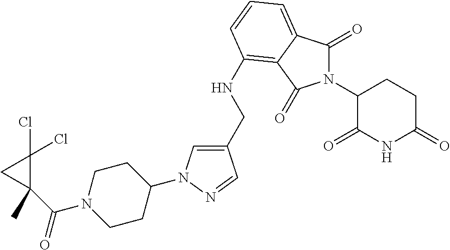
C1(CNC2=C3C(=CC=C2)C(=O)N(C2C(=O)NC(=O)CC2)C3=O)=CN(C2CCN(C(C3(C)C(Cl)(Cl)C3)=O)CC2)N=C1
